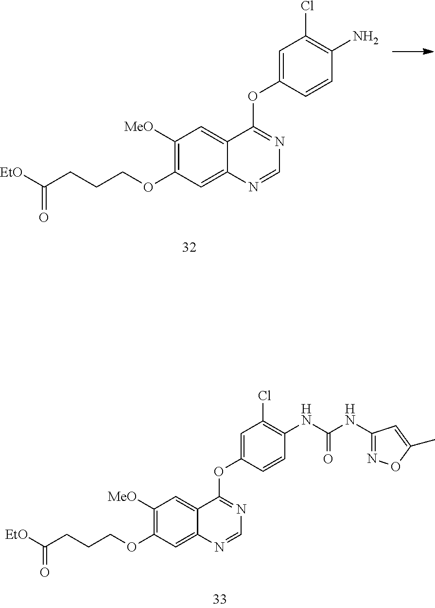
C1([MeO])=C(OCCCC([EtO])=O)C=C2C(=C1)C(OC1=CC(Cl)=C(N)C=C1)=NC=N2.C1([MeO])=C(OCCCC([EtO])=O)C=C2C(=C1)C(OC1=CC(Cl)=C(NC(NC3=NOC(C)=C3)=O)C=C1)=NC=N2
